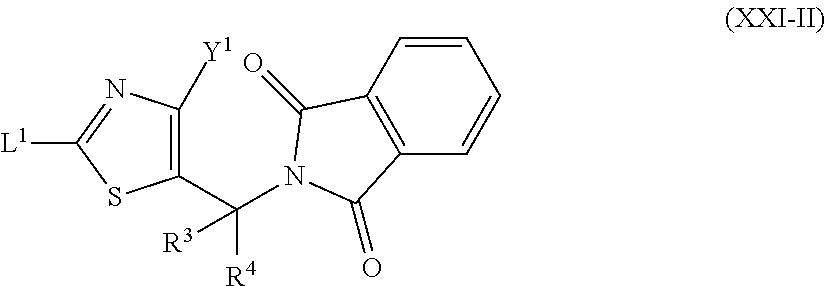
C1=CC2=C(C=C1)C(=O)N(C(C1=C([Y1])N=C([L1])S1)([R4])[R3])C2=O
